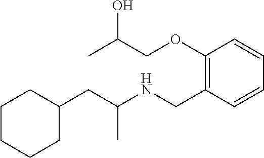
C1C(CC(NCC2=C(OCC(C)O)C=CC=C2)C)CCCC1
